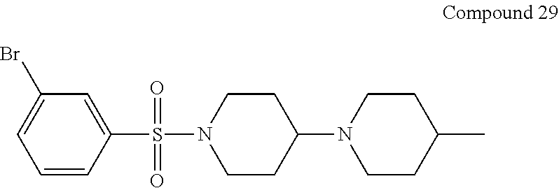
C1(Br)=CC=CC(S(=O)(=O)N2CCC(N3CCC(C)CC3)CC2)=C1
